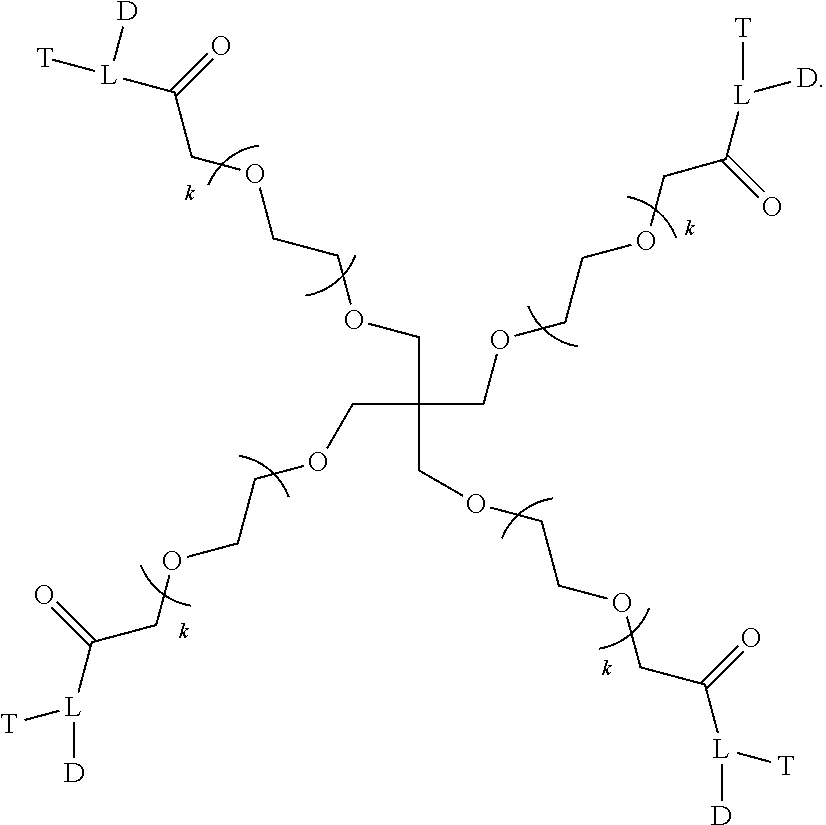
[T][L](C(COCCOCC(COCCOCC([L]([D])[T])=O)(COCCOCC([L]([T])[D])=O)COCCOCC([L]([D])[T])=O)=O)[D]
